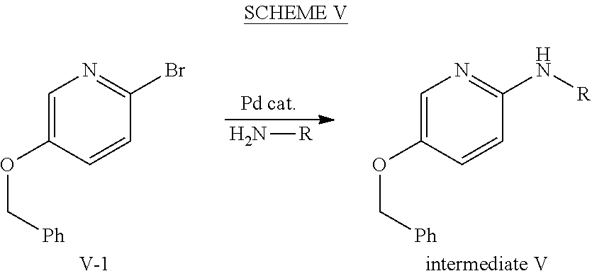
N[R].N1=C(Br)C=CC(OC[Ph])=C1.N1=C(N[R])C=CC(OC[Ph])=C1.[V].[intermediate V]
